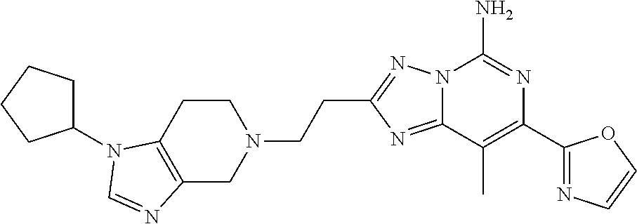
C12=NC(CCN3CCC4=C(C3)N=CN4C3CCCC3)=NN1C(N)=NC(C1=NC=CO1)=C2C
